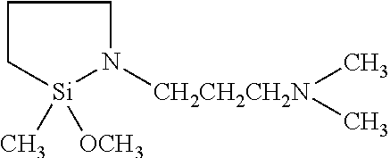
C1[Si](C)([OCH3])N([CH2CH2CH2N](C)C)CC1
